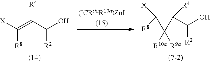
C(=C(C(O)[R2])[R4])([X])[R8].C(O)([R2])C1([R4])C([X])([R8])C1([R10a])[R9a]
